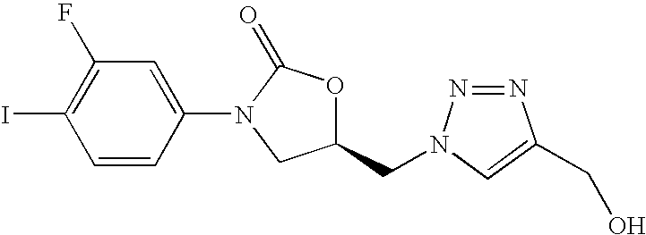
IC1=C(F)C=C(N2C(=O)OC(CN3N=NC(CO)=C3)C2)C=C1
